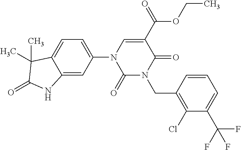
C1(Cl)=C(CN2C(=O)C(C(=O)OCC)=CN(C3=CC=C4C(=C3)NC(=O)C4(C)C)C2=O)C=CC=C1C(F)(F)F
